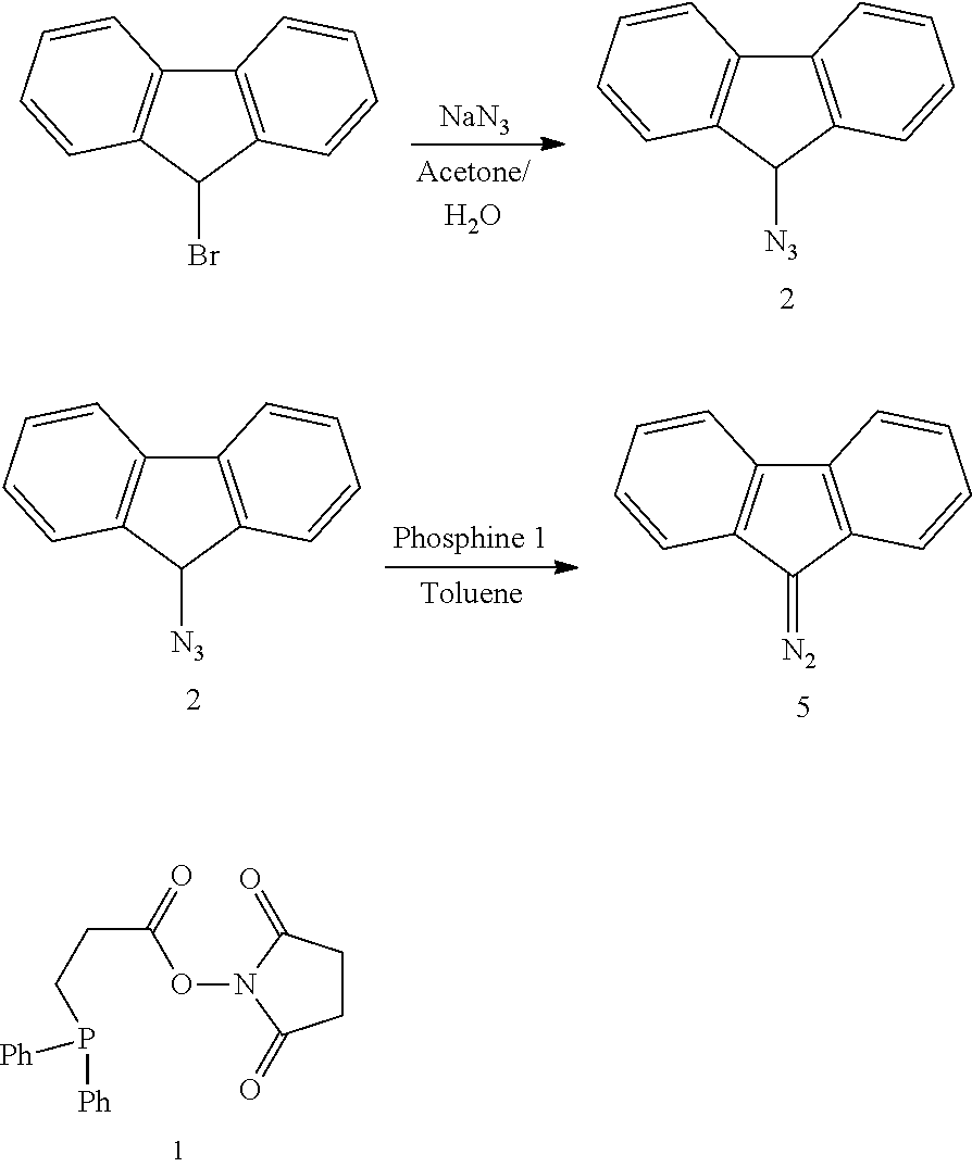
[NaN3].C12=C(C([N3])C3=C1C=CC=C3)C=CC=C2.C12=C(C(Br)C3=C1C=CC=C3)C=CC=C2.O(N1C(=O)CCC1=O)C(CCP([Ph])[Ph])=O.C12=C(C(=[N2])C3=C1C=CC=C3)C=CC=C2.C12=C(C([N3])C3=C1C=CC=C3)C=CC=C2
